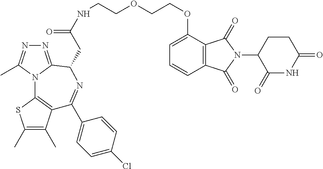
C1(C)=C(C)C2=C(S1)N1C(=NN=C1C)C(CC(=O)NCCOCCOC1=CC=CC3=C1C(=O)N(C1C(=O)NC(=O)CC1)C3=O)N=C2C1=CC=C(Cl)C=C1
